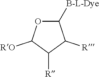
C1([B-L-Dye])OC([RO])C([R])C1[R]
